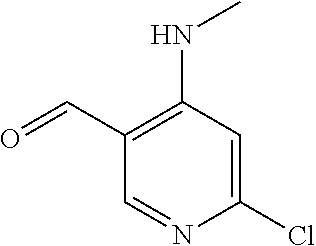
C1(C=O)=C(NC)C=C(Cl)N=C1
